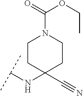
C(NC1(C#N)CCN(C(OCC)=O)CC1)(C)C
